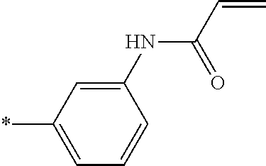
C1(NC(C=C)=O)=CC(*)=CC=C1
